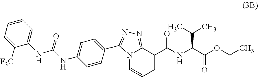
N12C=CC=C(C(NC(C(OCC)=O)C(C)C)=O)C1=NN=C2C1=CC=C(NC(NC2=CC=CC=C2[F3C])=O)C=C1
